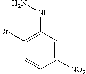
C1([NO2])=CC(NN)=C(Br)C=C1
